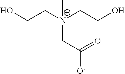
OCC[N+](CCO)(C)CC(=O)[O-]
